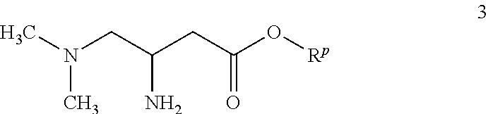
CN(CC(CC(O[Rp])=O)N)C
